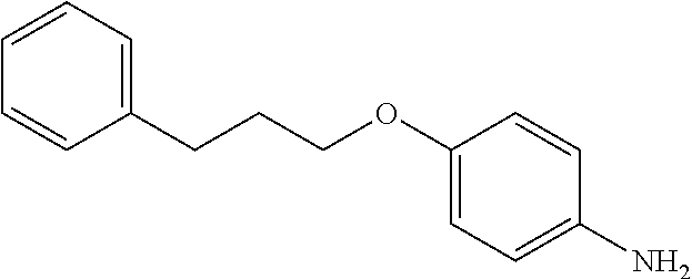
C1(OCCCC2=CC=CC=C2)=CC=C(N)C=C1
